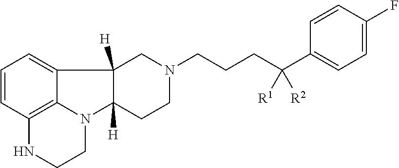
C1=CC2=C3C(=C1)C1([H])C([H])(N3CCN2)CCN(CCCC(C2=CC=C(F)C=C2)([R1])[R2])C1
